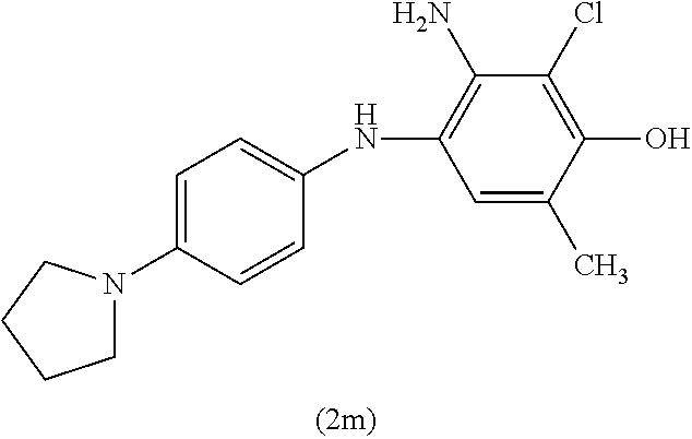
C1=C(C)C(O)=C(Cl)C(N)=C1NC1=CC=C(N2CCCC2)C=C1
